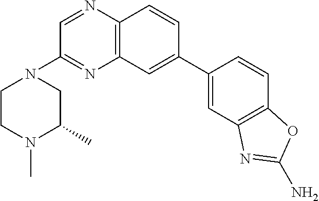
C12=C(C=CC(C3=CC4=C(C=C3)OC(N)=N4)=C1)N=CC(N1CCN(C)C(C)C1)=N2
